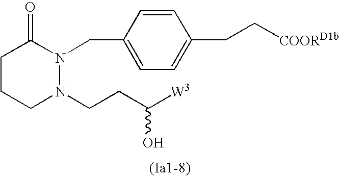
C1CCN(CCC([W3])O)N(CC2=CC=C(CC[COORD1b])C=C2)C1=O
